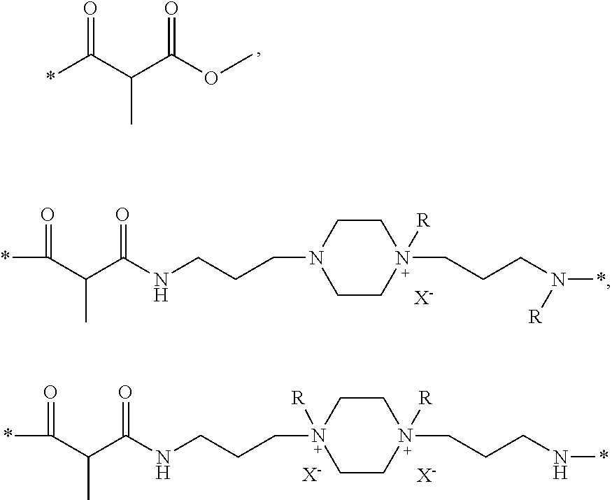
C1CN(CCCNC(C(C(*)=O)C)=O)CCN1(CCCN(*)[R])[R].[X-].*C(C(C(OC)=O)C)=O.C1CN(CCCNC(C(C(*)=O)C)=O)([R])CCN1(CCCN*)[R].[X-].[X-]
